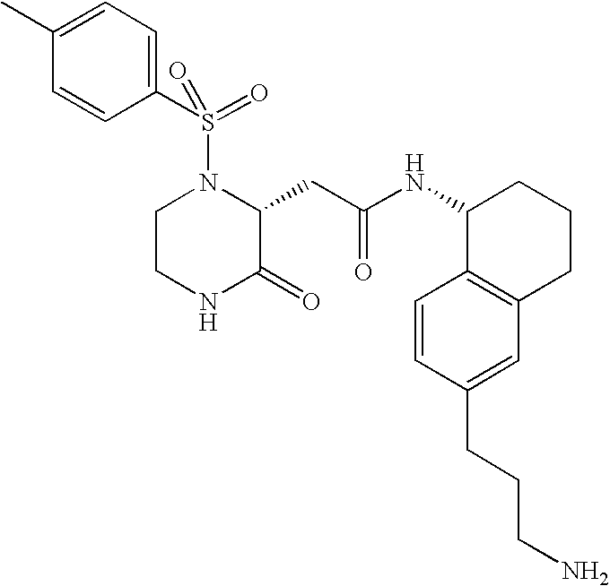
N(C1C2=C(CCC1)C=C(CCCN)C=C2)C(=O)CC1N(S(C2=CC=C(C)C=C2)(=O)=O)CCNC1=O
